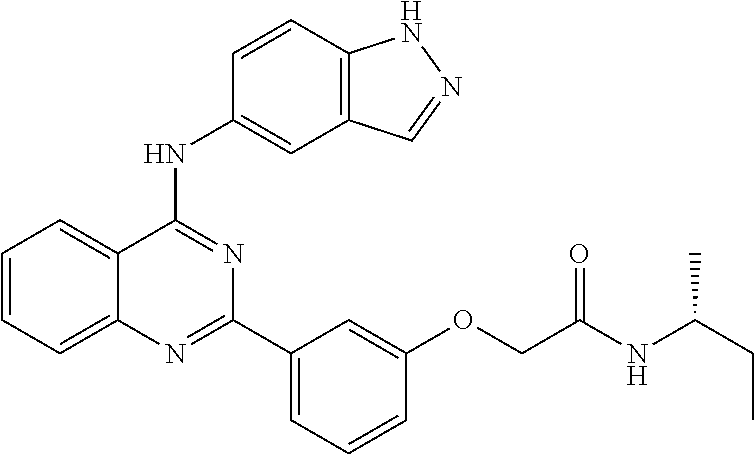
C1=CC=C2C(=C1)C(NC1=CC3=C(C=C1)NN=C3)=NC(C1=CC=CC(OCC(=O)NC(CC)C)=C1)=N2
